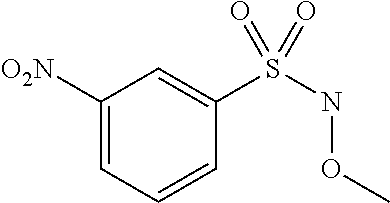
C1([O2N])=CC=CC(S(NOC)(=O)=O)=C1
